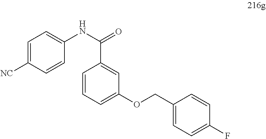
C1=C([NC])C=CC(NC(=O)C2=CC(OCC3=CC=C(F)C=C3)=CC=C2)=C1
